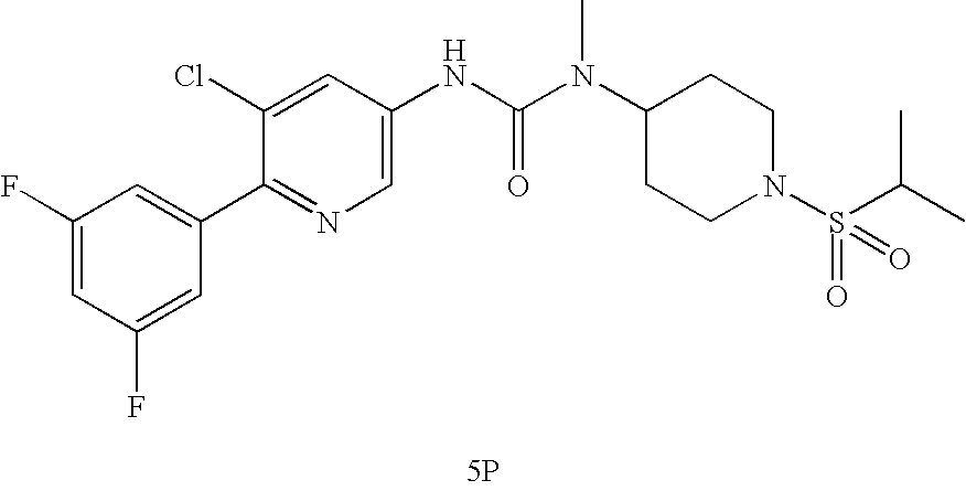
[5P].C1(C2=CC(F)=CC(F)=C2)=NC=C(NC(N(C2CCN(S(=O)(C(C)C)=O)CC2)C)=O)C=C1Cl
